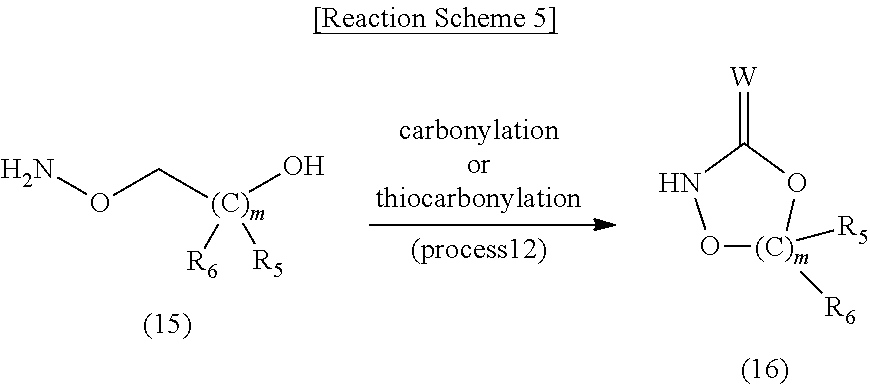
NOC[(C)m]([R6])([R5])O.O1[(C)m]([R5])([R6])OC(=[W])N1
